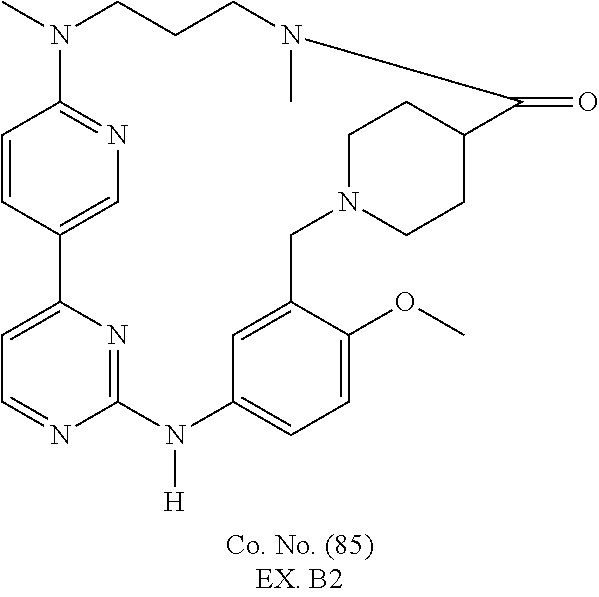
C1=NC2=NC(=C1)C1=CN=C(C=C1)N(C)CCCN(C)C(=O)C1CCN(CC3=CC(=CC=C3OC)N2[H])CC1
